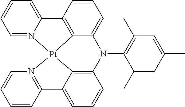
C1=CC2=N(C=C1)[Pt]13C4=C(C=CC=C24)N(C2=C(C)C=C(C)C=C2C)C2=CC=CC(=C21)C1=CC=CC=N13
